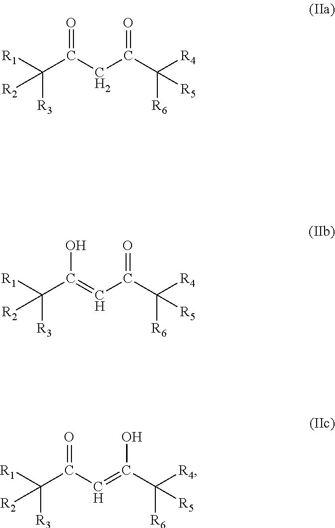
C([R3])([R1])(C(CC(C([R4])([R6])[R5])=O)=O)[R2].C([R3])([R1])(C(=CC(C([R4])([R6])[R5])=O)O)[R2].C([R3])([R1])(C(C=C(C([R4])([R6])[R5])O)=O)[R2]
